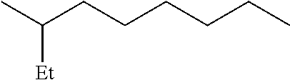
C([Et])(C)CCCCCC
